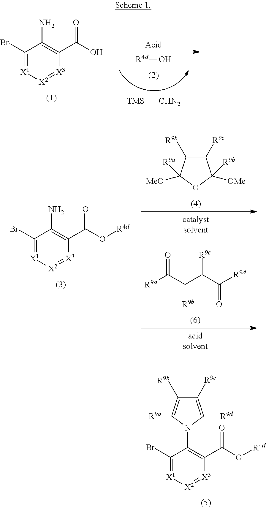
C1([R9c])=C([R9d])N(C2=C(C(=O)O[R4d])[X3]=[X2][X1]=C2Br)C([R9a])=C1[R9b].C1(Br)=[X1][X2]=[X3]C(C(O)=O)=C1N.[R4d]O.[TMS][CHN2].C1(Br)=[X1][X2]=[X3]C(C(O[R4d])=O)=C1N.C1([R9c])C([R9b])C([MeO])([R9a])OC1([OMe])[R9b].O=C(C(C(C([R9d])=O)[R9c])[R9b])[R9a]
